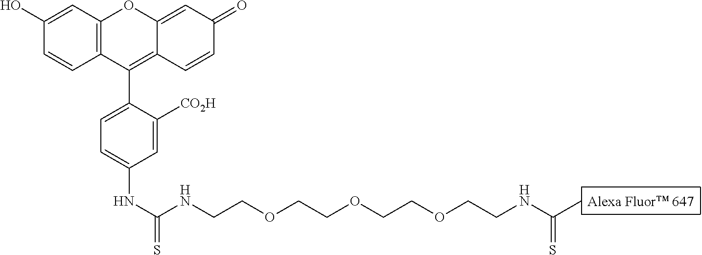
C12=C(C(C3=CC=C(NC(NCCOCCOCCOCCNC(C)=S)=S)C=C3[CO2H])=C3C(=CC(=O)C=C3)O1)C=CC(O)=C2
